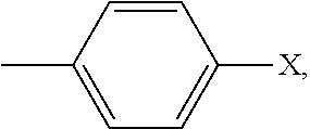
C1=CC(C)=CC=C1[X]
